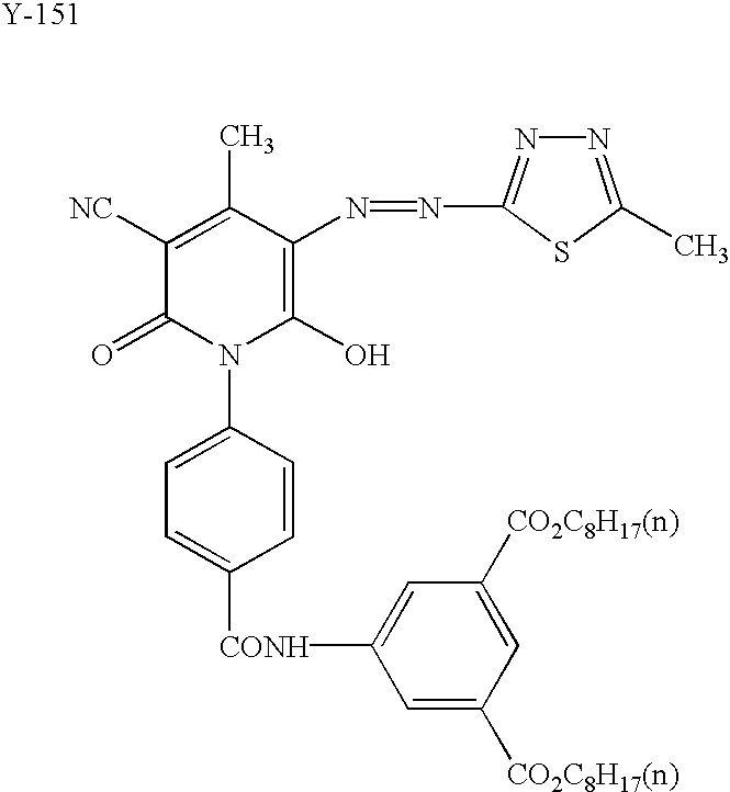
C1([NC])=C(C)C(N=NC2=NN=C(C)S2)=C(O)N(C2=CC=C([CONH]C3=CC([CO2C8H17(n)])=CC([CO2C8H17(n)])=C3)C=C2)C1=O.[Y]
